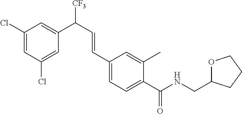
C1(Cl)=CC(C(C=CC2=CC=C(C(NCC3OCCC3)=O)C(C)=C2)[CF3])=CC(Cl)=C1
